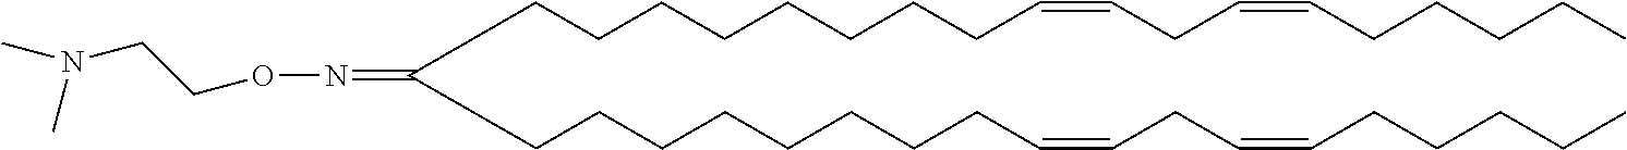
C(CCCCCCCC=CCC=CCCCCC)C(CCCCCCCCC=CCC=CCCCCC)=NOCCN(C)C
